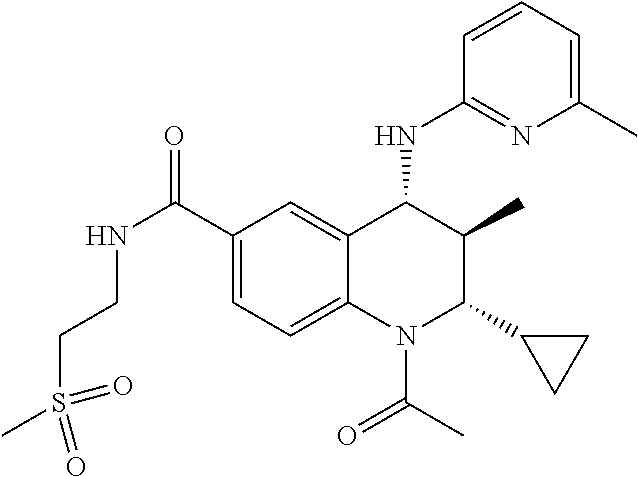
C1(C(=O)NCCS(C)(=O)=O)=CC=C2C(=C1)C(NC1=NC(C)=CC=C1)C(C)C(C1CC1)N2C(=O)C
